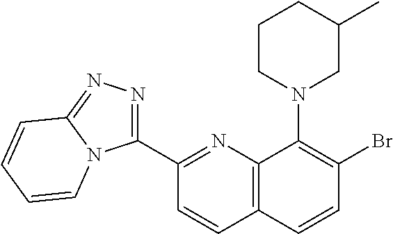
C1(C2=NN=C3N2C=CC=C3)=NC2=C(C=C1)C=CC(Br)=C2N1CC(C)CCC1
